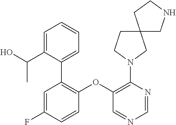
C1(OC2=C(N3CC4(CC3)CNCC4)N=CN=C2)=C(C2=CC=CC=C2C(O)C)C=C(F)C=C1
